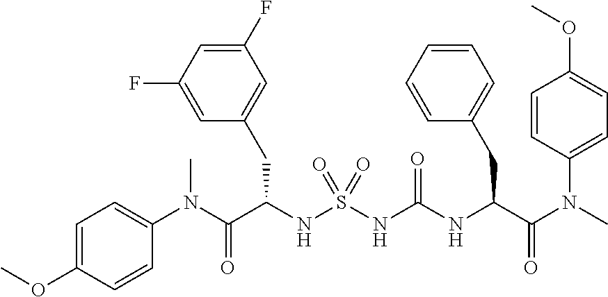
C1(N(C(C(NS(NC(NC(C(N(C)C2=CC=C(OC)C=C2)=O)CC2=CC=CC=C2)=O)(=O)=O)CC2=CC(F)=CC(F)=C2)=O)C)=CC=C(OC)C=C1
